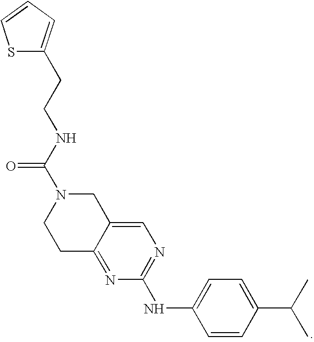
C1=C2C(=NC(NC3=CC=C(C(C)C)C=C3)=N1)CCN(C(NCCC1=CC=CS1)=O)C2
